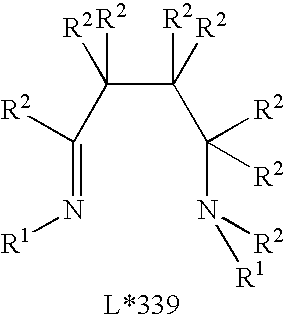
C(C([R2])(C(N([R2])[R1])([R2])[R2])[R2])(C(=N[R1])[R2])([R2])[R2]
